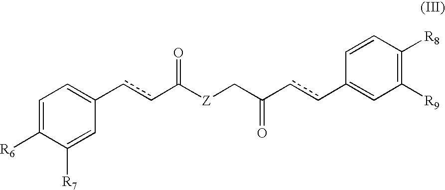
C1(ccC([Z]CC(ccC2=CC([R9])=C([R8])C=C2)=O)=O)=CC=C([R6])C([R7])=C1
